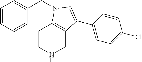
C1CNCC2=C1N(CC1=CC=CC=C1)C=C2C1=CC=C(Cl)C=C1
